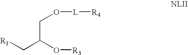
[R1]CC(O[R3])CO[L][R4]
